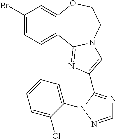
C1(Br)=CC=C2C(=C1)OCCN1C2=NC(C2=NC=NN2C2=CC=CC=C2Cl)=C1
